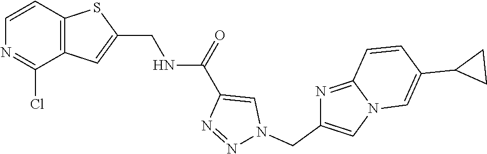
C12=C(C=CN=C1Cl)SC(CNC(C1=CN(CC3=CN4C(=N3)C=CC(C3CC3)=C4)N=N1)=O)=C2
